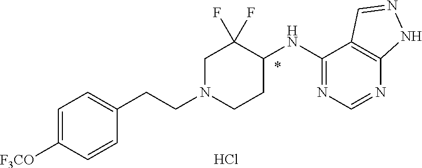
C1=C([F3CO])C=CC(CCN2CCC(NC3=NC=NC4=C3C=NN4)C(F)(F)C2)=C1.Cl
